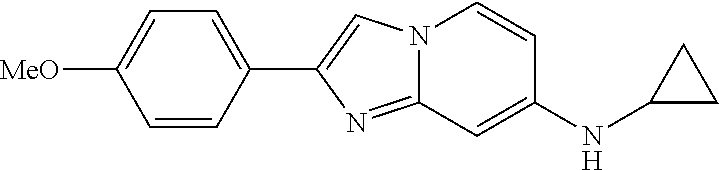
N12C(=NC(C3=CC=C([MeO])C=C3)=C1)C=C(NC1CC1)C=C2
